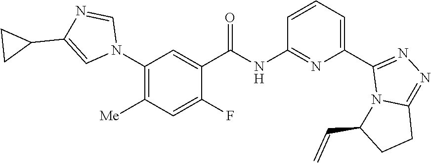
C1(N2C=NC(C3CC3)=C2)=C([Me])C=C(F)C(C(NC2=NC(C3=NN=C4N3C(C=C)CC4)=CC=C2)=O)=C1
